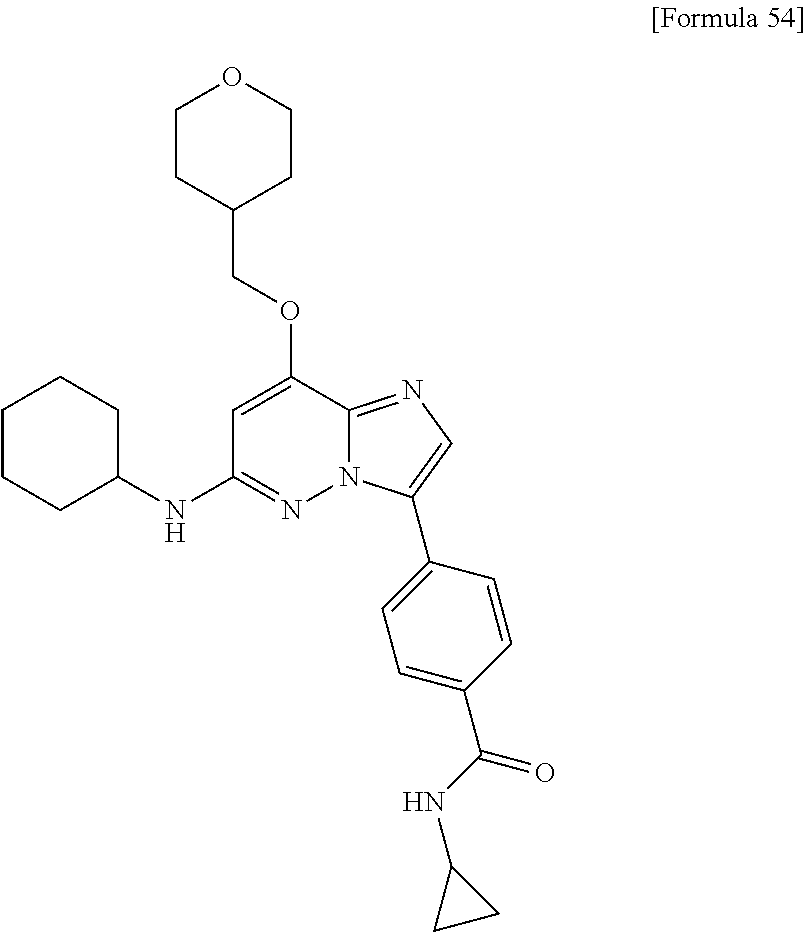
C1=C(OCC2CCOCC2)C2=NC=C(C3=CC=C(C(NC4CC4)=O)C=C3)N2N=C1NC1CCCCC1
